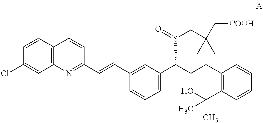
C1=CC2=C(C=C1Cl)N=C(C=CC1=CC(C(CCC3=C(C(O)(C)C)C=CC=C3)S(CC3(C[COOH])CC3)=O)=CC=C1)C=C2
